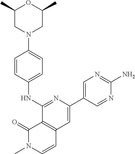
C1=CC(NC2=NC(C3=CN=C(N)N=C3)=CC3=C2C(=O)N(C)C=C3)=CC=C1N1CC(C)OC(C)C1
